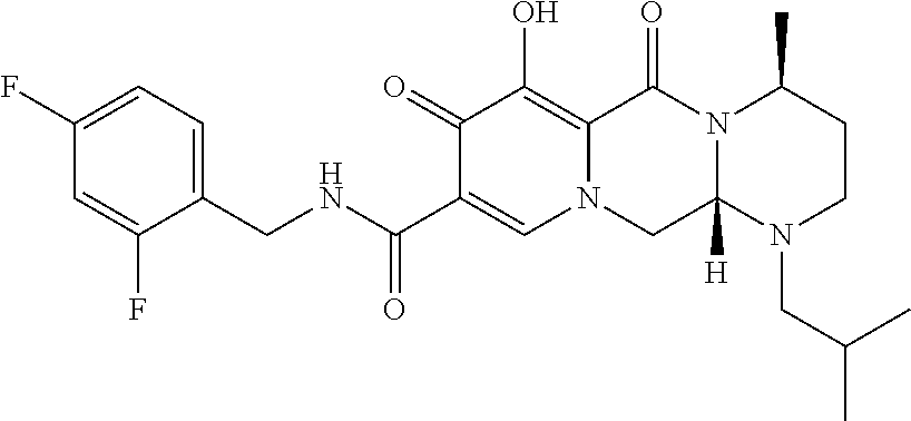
C1(CNC(C2=CN3C(=C(O)C2=O)C(=O)N2C([H])(C3)N(CC(C)C)CCC2C)=O)=CC=C(F)C=C1F
